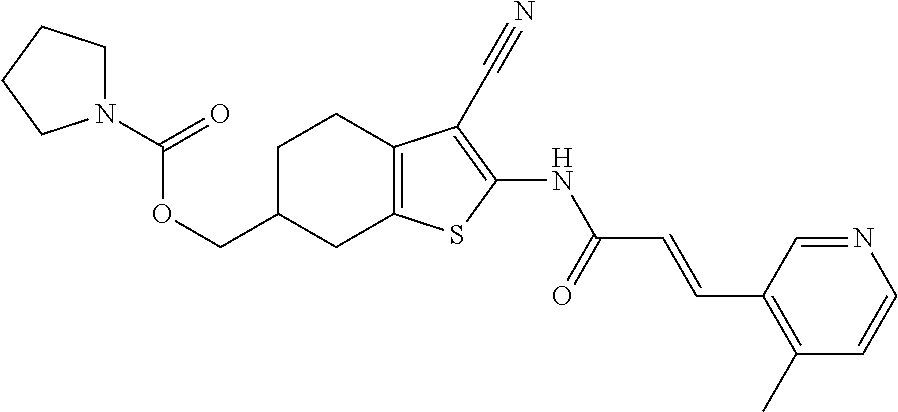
C(C1CC2=C(CC1)C(C#N)=C(NC(C=CC1=C(C)C=CN=C1)=O)S2)OC(=O)N1CCCC1
